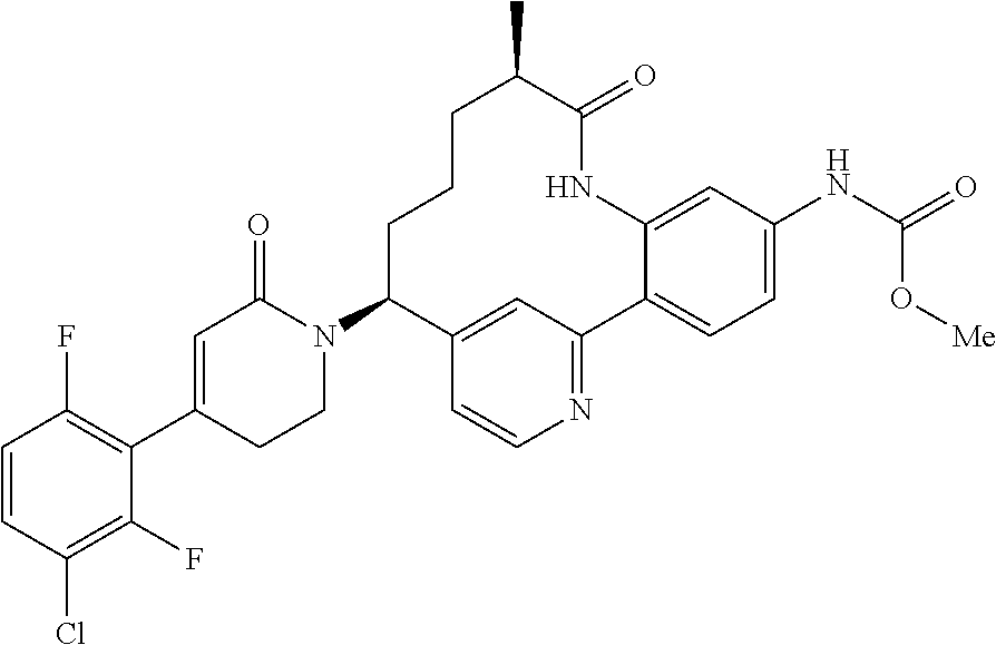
C1=CC(Cl)=C(F)C(C2=CC(=O)N(C3C4=CC(=NC=C4)C4=CC=C(NC(=O)O[Me])C=C4NC(=O)C(C)CCC3)CC2)=C1F
